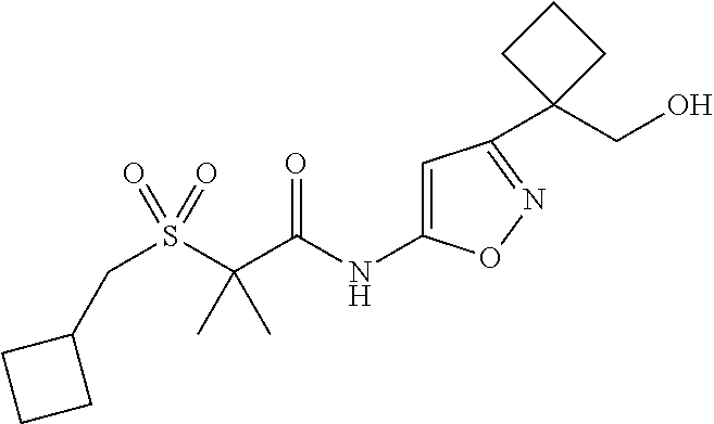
C(S(C(C(NC1=CC(C2(CO)CCC2)=NO1)=O)(C)C)(=O)=O)C1CCC1
